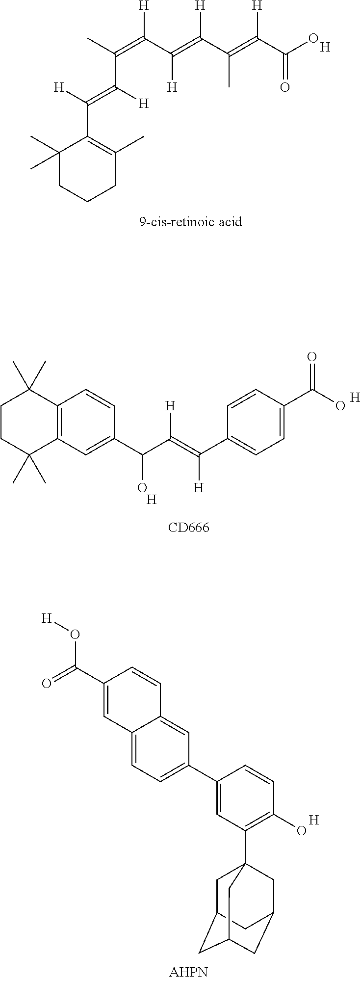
C1(C)(C)CCCC(C)=C1C([H])=C([H])C(C)=C(C(=C(C(=C(C(O)=O)[H])C)[H])[H])[H].[H].C12=C(C=C(C(C(=C(C3=CC=C(C(O)=O)C=C3)[H])[H])O)C=C1)C(C)(C)CCC2(C)C.[CD666].[H].[H].C12=CC=C(C3=CC(C45CC6CC(CC(C4)C6)C5)=C(O)C=C3)C=C1C=CC(C(=O)O[H])=C2.[H]
